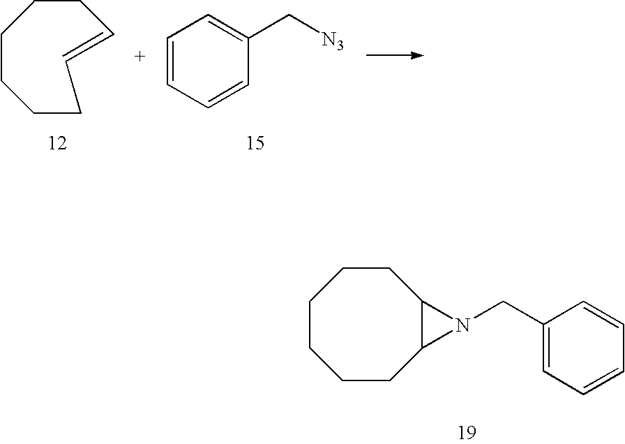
C1CCCC=CCC1.C1=CC=CC(C[N3])=C1.C1CCCC2C(CC1)N2CC1=CC=CC=C1
